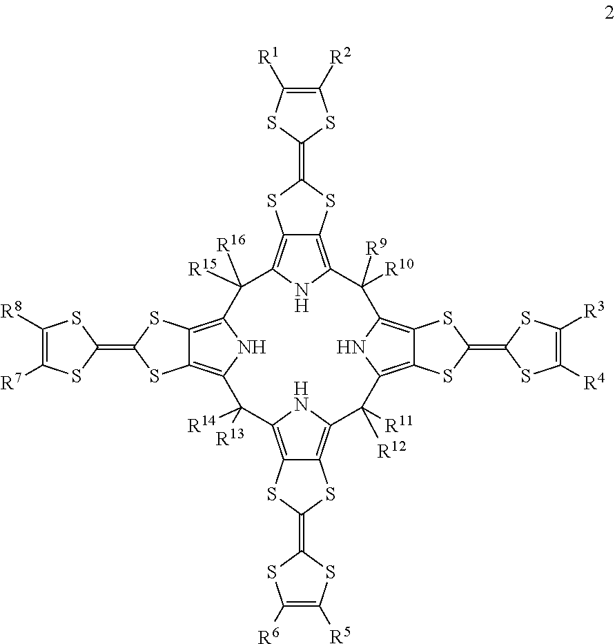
C12=C3NC(=C1SC(=C1SC([R2])=C([R1])S1)S2)C([R10])([R9])C1=C2C(=C(N1)C([R11])([R12])C1=C4C(=C(C([R14])([R13])C5=C6C(=C(C3([R15])[R16])N5)SC(=C3SC([R8])=C([R7])S3)S6)N1)SC(=C1SC([R6])=C([R5])S1)S4)SC(=C1SC([R4])=C([R3])S1)S2
